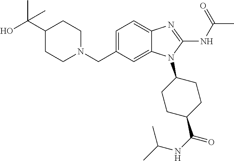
OC(C1CCN(CC2=CC=C3C(=C2)N(C2CCC(C(=O)NC(C)C)CC2)C(NC(C)=O)=N3)CC1)(C)C
